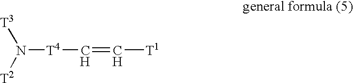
C(=C[T1])[T4]N([T3])[T2]
